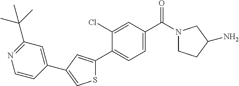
N1(C(C2=CC=C(C3=CC(C4=CC(C(C)(C)C)=NC=C4)=CS3)C(Cl)=C2)=O)CCC(N)C1
